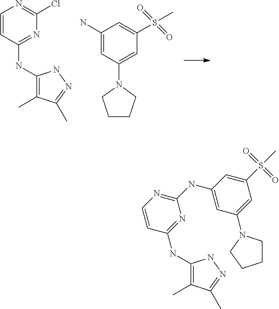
C1=CC(NC2=C(C)C(C)=NN2)=NC(Cl)=N1.C1(N)=CC(N2CCCC2)=CC(S(C)(=O)=O)=C1.N1=C(NC2=C(C)C(C)=NN2)C=CN=C1NC1=CC(N2CCCC2)=CC(S(C)(=O)=O)=C1
